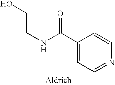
N(C(C1=CC=NC=C1)=O)CCO
